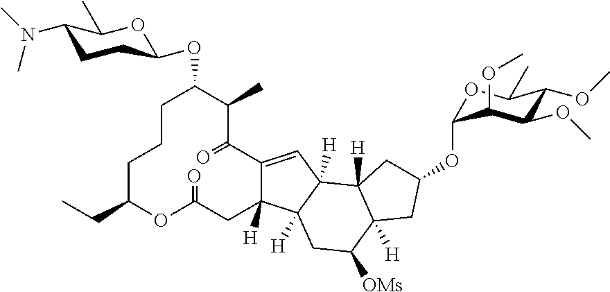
C1CCC(CC)OC(=O)CC2([H])C(=CC3([H])C2([H])CC([OMs])C2([H])C3([H])CC(OC3OC(C)C(OC)C(OC)C3OC)C2)C(=O)C(C)C1OC1CCC(N(C)C)C(C)O1
